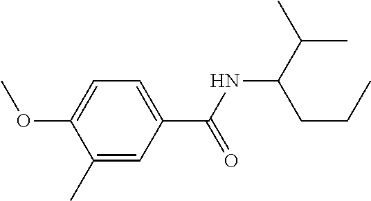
C1=C(C(NC(C(C)C)CCC)=O)C=C(C)C(OC)=C1
